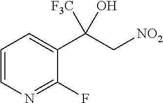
C1=CN=C(F)C(C(C[NO2])([F3C])O)=C1
